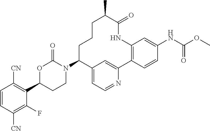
C1([CN])=C(C2CCN(C3C4=CC=NC(=C4)C4=C(NC(=O)C(C)CCC3)C=C(NC(OC)=O)C=C4)C(=O)O2)C(F)=C([CN])C=C1
